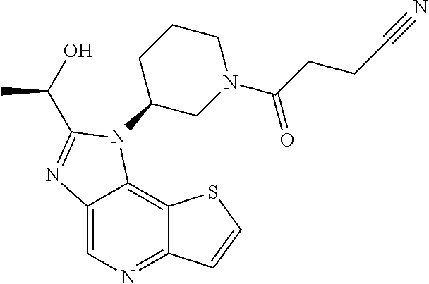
C12=CN=C3C(=C1N(C1CN(C(CCC#N)=O)CCC1)C(C(C)O)=N2)SC=C3
